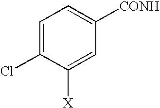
C1=C(Cl)C([X])=CC([CONH])=C1
